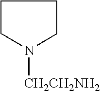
C1CN([CH2CH2NH2])CC1
